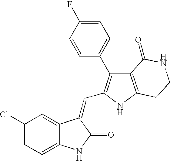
C1=C(Cl)C=C2C(=C1)NC(=O)C2=CC1=C(C2=CC=C(F)C=C2)C2=C(N1)CCNC2=O
